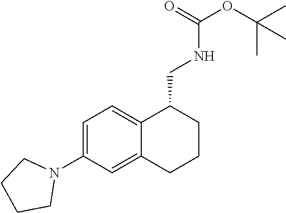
C1(N2CCCC2)=CC=C2C(=C1)CCCC2CNC(OC(C)(C)C)=O
